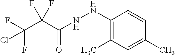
C1(NNC(C(C(Cl)(F)F)(F)F)=O)=C(C)C=C(C)C=C1
